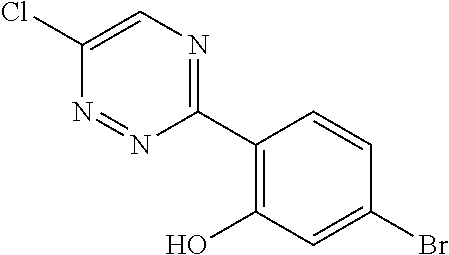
C1(C2=C(O)C=C(Br)C=C2)=NC=C(Cl)N=N1
